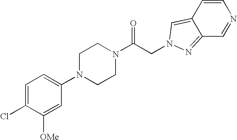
C1=C(Cl)C([OMe])=CC(N2CCN(C(CN3C=C4C=CN=CC4=N3)=O)CC2)=C1
